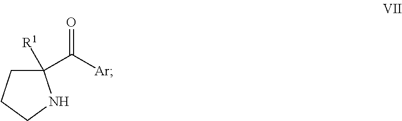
[Ar]C(C1([R1])CCCN1)=O
